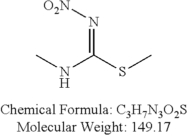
CNC(SC)=N[O2N]
